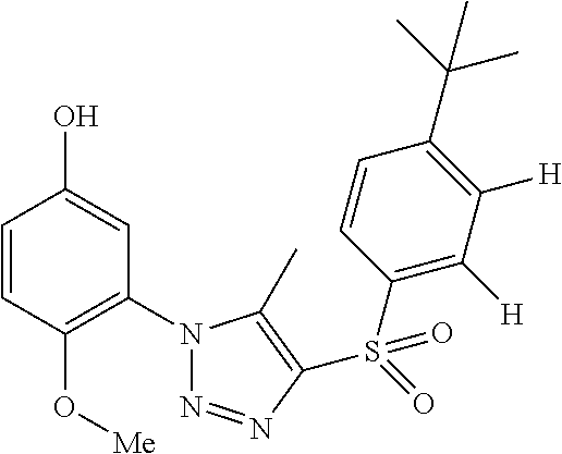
C1=CC(O[Me])=C(N2N=NC(S(=O)(C3=C([H])C([H])=C(C(C)(C)C)C=C3)=O)=C2C)C=C1O
